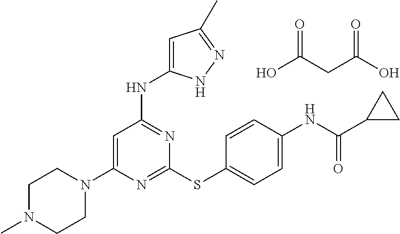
N1=C(SC2=CC=C(NC(C3CC3)=O)C=C2)N=C(NC2=CC(C)=NN2)C=C1N1CCN(C)CC1.OC(CC(O)=O)=O
